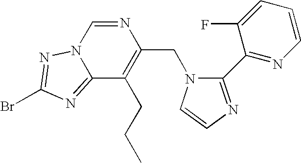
N1=CN2C(=NC(Br)=N2)C(CCC)=C1CN1C(C2=NC=CC=C2F)=NC=C1
